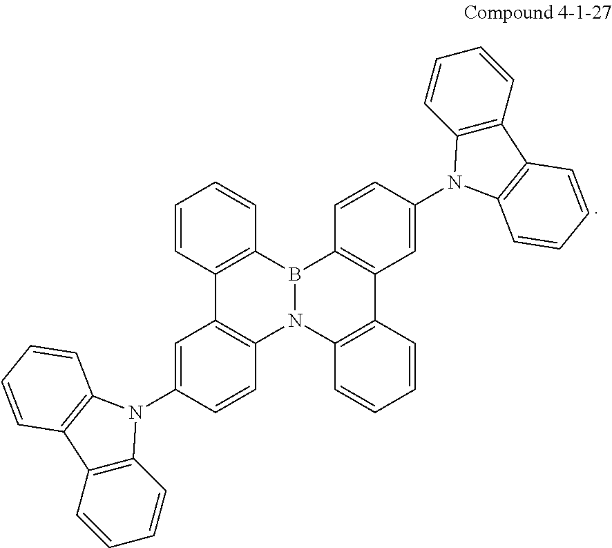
C1=CC2=C(C=C1)B1N(C3=C2C=C(N2C4=C(C=CC=C4)C4=C2C=CC=C4)C=C3)C2=C(C3=C1C=CC(N1C4=C(C=CC=C4)C4=C1C=CC=C4)=C3)C=CC=C2
